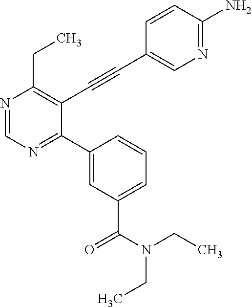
N1=CN=C(C2=CC(C(=O)N(CC)CC)=CC=C2)C(C#CC2=CN=C(N)C=C2)=C1CC
